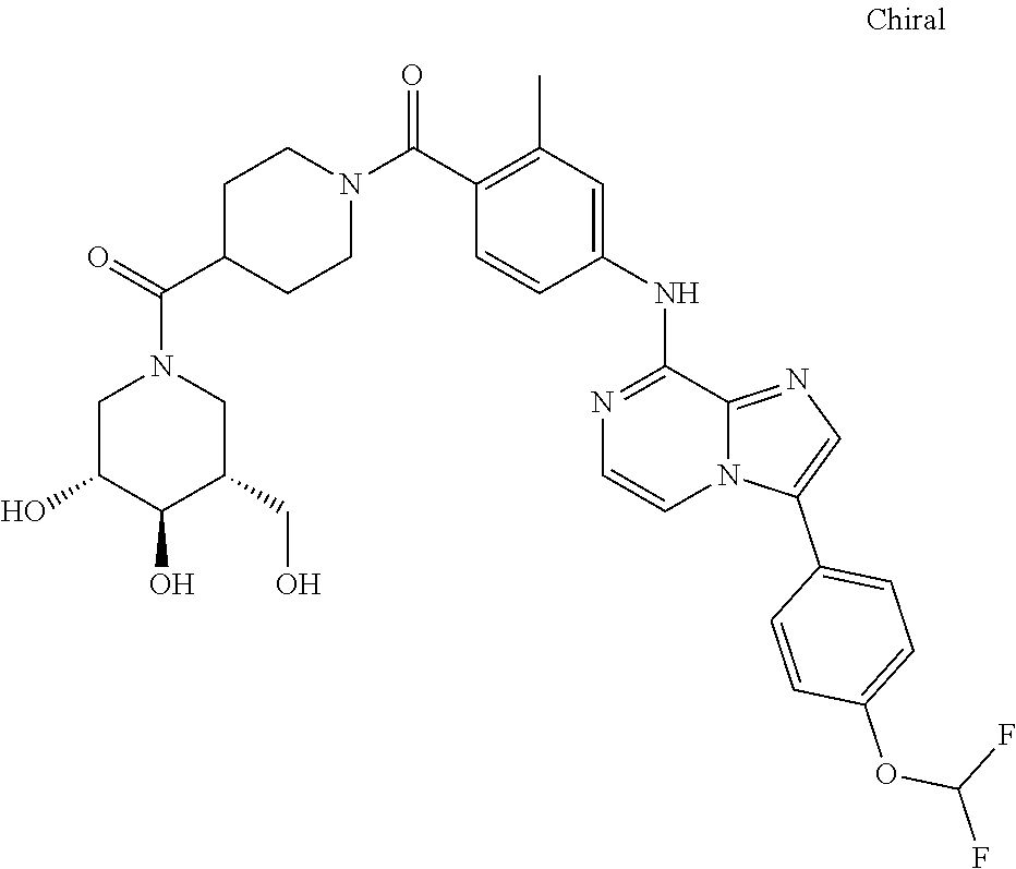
C1(CO)C(O)C(O)CN(C(=O)C2CCN(C(C3=C(C)C=C(NC4=NC=CN5C4=NC=C5C4=CC=C(OC(F)F)C=C4)C=C3)=O)CC2)C1
